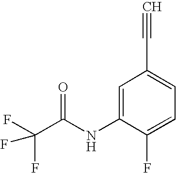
C1=C(NC(C(F)(F)F)=O)C(F)=CC=C1C#C
